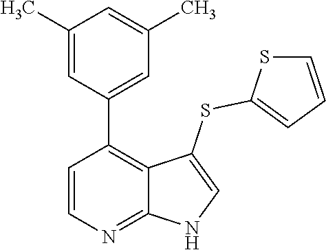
C1=CN=C2C(=C1C1=CC(C)=CC(C)=C1)C(SC1=CC=CS1)=CN2
